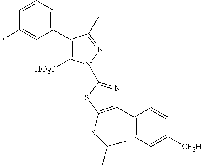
C1(C2=CC=CC(F)=C2)=C([HO2C])N(C2=NC(C3=CC=C([CF2H])C=C3)=C(SC(C)C)S2)N=C1C
